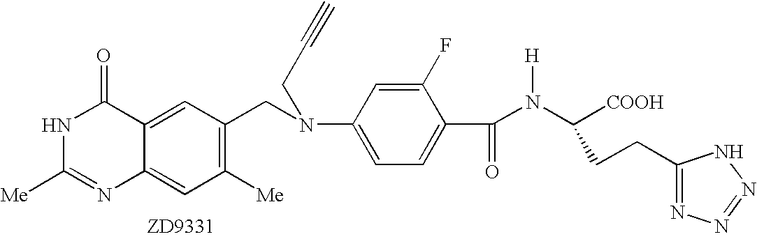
N1C([Me])=NC2=CC([Me])=C(CN(C3=CC=C(C(N(C([COOH])CCC4=NN=NN4)[H])=O)C(F)=C3)CC#C)C=C2C1=O
